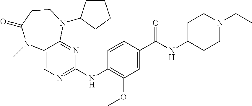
C12=CN=C(NC3=C(OC)C=C(C(NC4CCN(CC)CC4)=O)C=C3)N=C1N(C1CCCC1)CCC(=O)N2C
